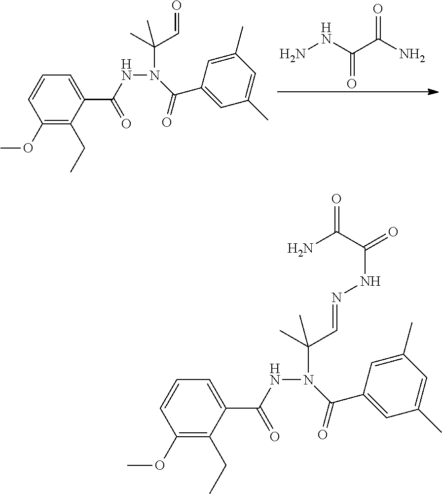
NNC(C(N)=O)=O.C1(OC)=C(CC)C(C(NN(C(C=O)(C)C)C(C2=CC(C)=CC(C)=C2)=O)=O)=CC=C1.C1(OC)=C(CC)C(C(NN(C(C=NNC(=O)C(N)=O)(C)C)C(C2=CC(C)=CC(C)=C2)=O)=O)=CC=C1
